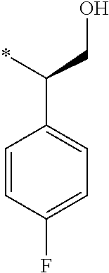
*C(CO)C1=CC=C(F)C=C1
